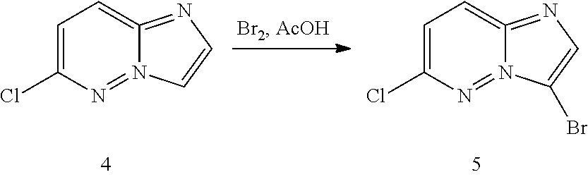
C1=C(Cl)N=N2C(=C1)=NC=C2.C1=C(Cl)N=N2C(=C1)=NC=C2Br
